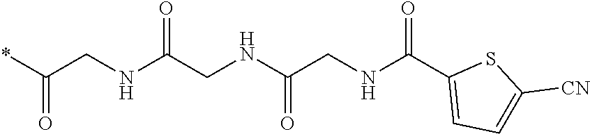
N(C(CNC(CNC(C1=CC=C([CN])S1)=O)=O)=O)CC(*)=O
